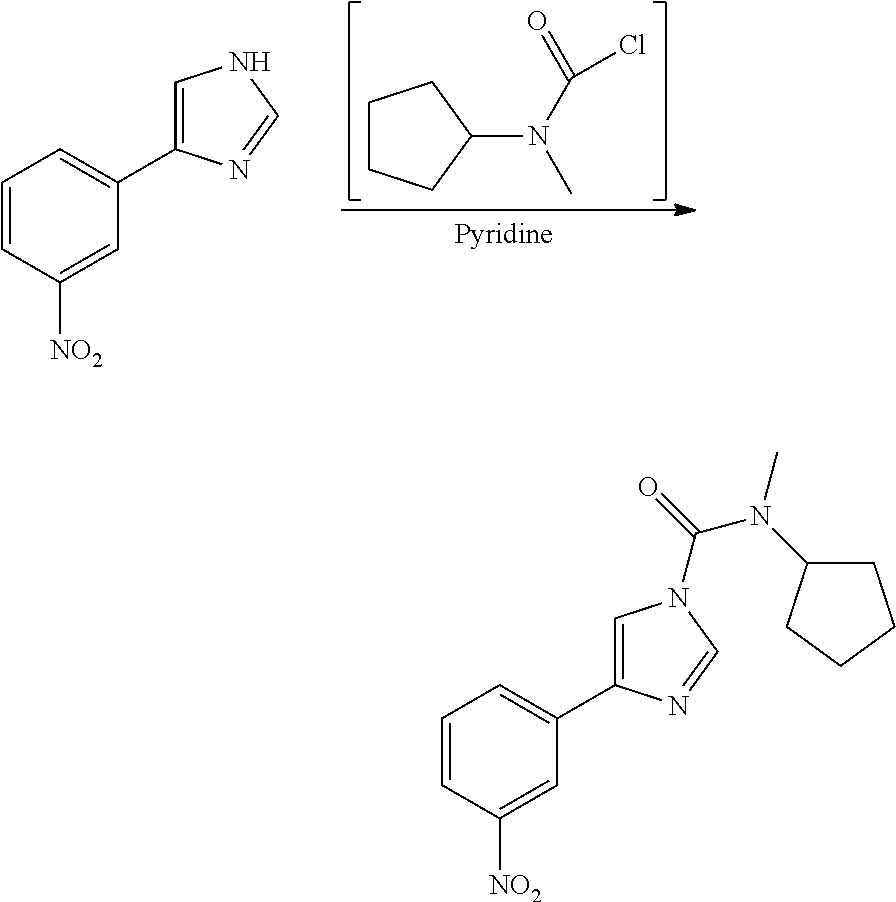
C1=CC([NO2])=CC(C2=CN(C(=O)N(C3CCCC3)C)C=N2)=C1.C1CCC(N(C(=O)Cl)C)C1.C1=CC([NO2])=CC(C2=CNC=N2)=C1
